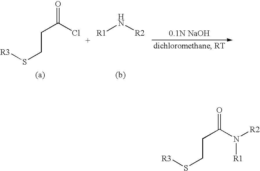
[R3]SCCC(Cl)=O.[R1]N[R2].[R3]SCCC(N([R2])[R1])=O
